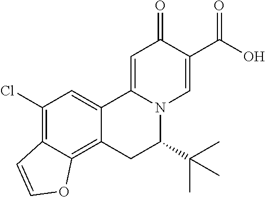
C12=CC(Cl)=C3C(=C1CC(C(C)(C)C)N1C2=CC(=O)C(C(O)=O)=C1)OC=C3
